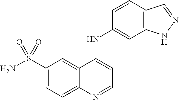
NS(C1=CC=C2C(=C1)C(NC1=CC3=C(C=C1)C=NN3)=CC=N2)(=O)=O
